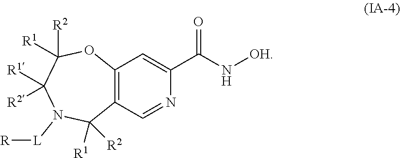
C12=C(C=NC(C(=O)N[OH])=C1)C([R1])([R2])N([L][R])C([R1])([R2])C([R2])([R1])O2
